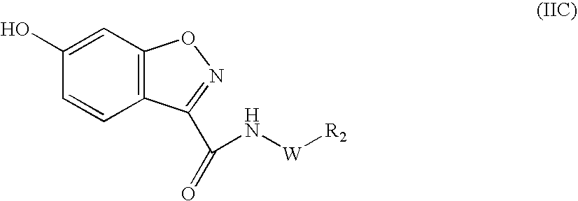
C1=CC2=C(C=C1O)ON=C2C(N[W][R2])=O
